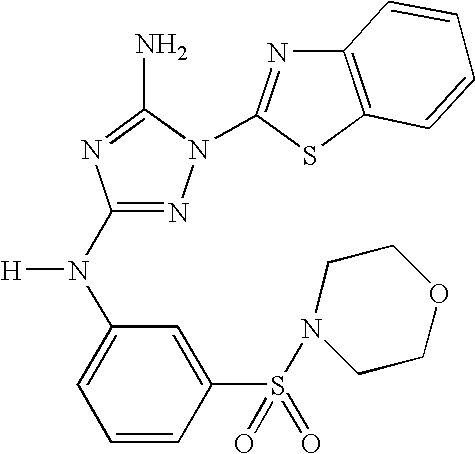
N1=C(N(C2=CC=CC(S(N3CCOCC3)(=O)=O)=C2)[H])N=C(N)N1C1=NC2=C(S1)C=CC=C2
